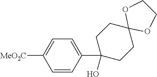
C1CC2(CCC1(C1=CC=C([MeO2C])C=C1)O)OCCO2
